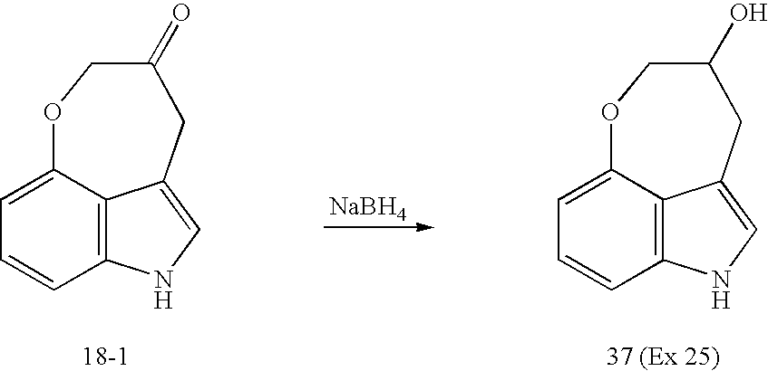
C1=C2C3=C(C=C1)NC=C3CC(O)CO2.C1=C2C3=C(C=C1)NC=C3CC(=O)CO2.[NaBH4]
